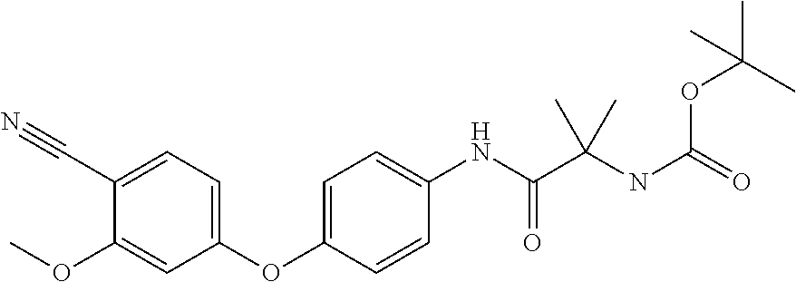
C1(OC2=CC=C(NC(C(NC(OC(C)(C)C)=O)(C)C)=O)C=C2)=CC=C(C#N)C(OC)=C1
